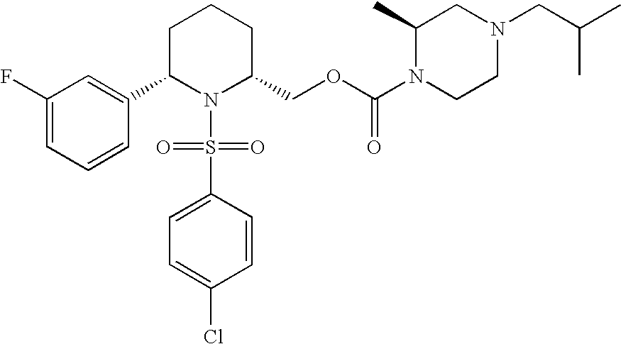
C1(F)=CC=CC(C2N(S(=O)(=O)C3=CC=C(Cl)C=C3)C(COC(N3CCN(CC(C)C)CC3C)=O)CCC2)=C1
